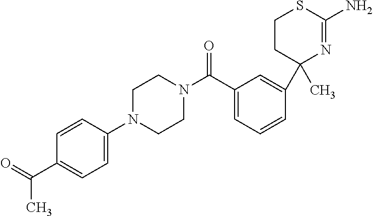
C1(C)(C2=CC(C(=O)N3CCN(C4=CC=C(C(C)=O)C=C4)CC3)=CC=C2)N=C(N)SCC1
